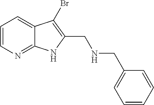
C1=CN=C2C(=C1)C(Br)=C(CNCC1=CC=CC=C1)N2
